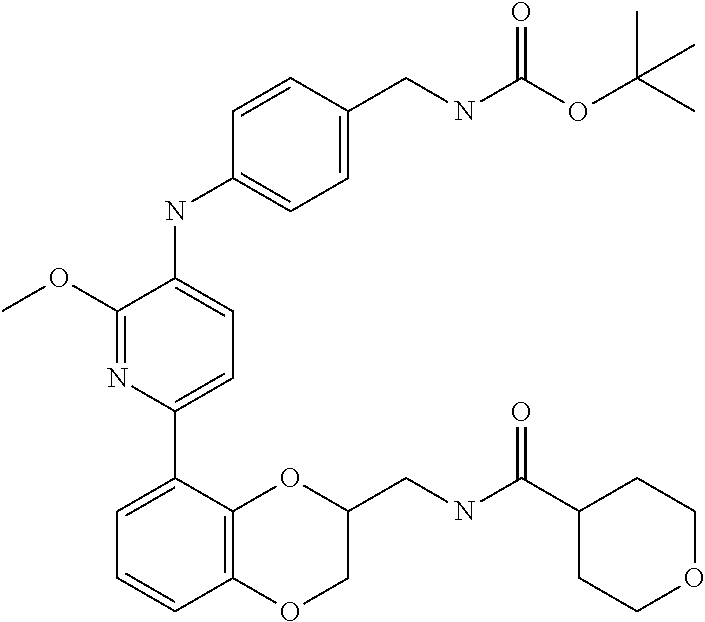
C1(OC)=NC(C2=CC=CC3=C2OC(CNC(C2CCOCC2)=O)CO3)=CC=C1NC1=CC=C(CNC(OC(C)(C)C)=O)C=C1
